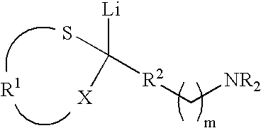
[Li]C([X])(S)[R2]C[NR2]
